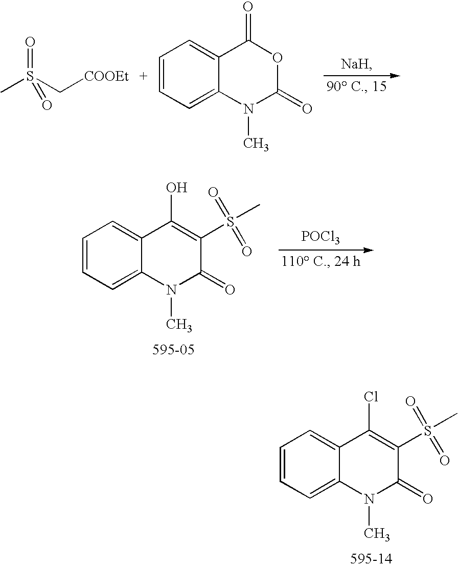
C1=CC=C2C(=C1)C(Cl)=C(S(=O)(C)=O)C(=O)N2C.CS(C[COOEt])(=O)=O.C1=CC=C2C(=C1)C(=O)OC(=O)N2C.C1=CC=C2C(=C1)C(O)=C(S(=O)(C)=O)C(=O)N2C.[POCl3]
